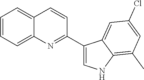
C1=CC=C2C(=C1)C=CC(C1=CNC3=C(C)C=C(Cl)C=C13)=N2
